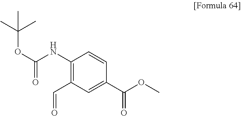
C1(NC(OC(C)(C)C)=O)=C(C=O)C=C(C(OC)=O)C=C1
